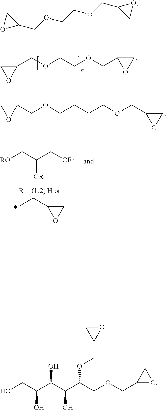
C1OC1COCCOCC1OC1.C1(COCCCCOCC2CO2)OC1.[RO]CC(C[OR])[OR].CCC1OC1.O1C(COCCOCC2CO2)C1.OCC(C(C(C(COCC1OC1)OCC1OC1)O)O)O
